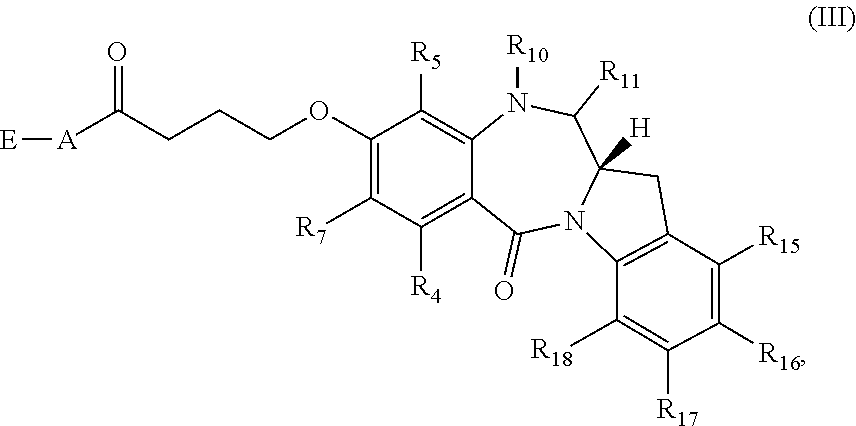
[E][A]C(CCCOC1=C([R7])C([R4])=C2C(=C1[R5])N([R10])C([R11])C1([H])N(C2=O)C2=C(C1)C([R15])=C([R16])C([R17])=C2[R18])=O
